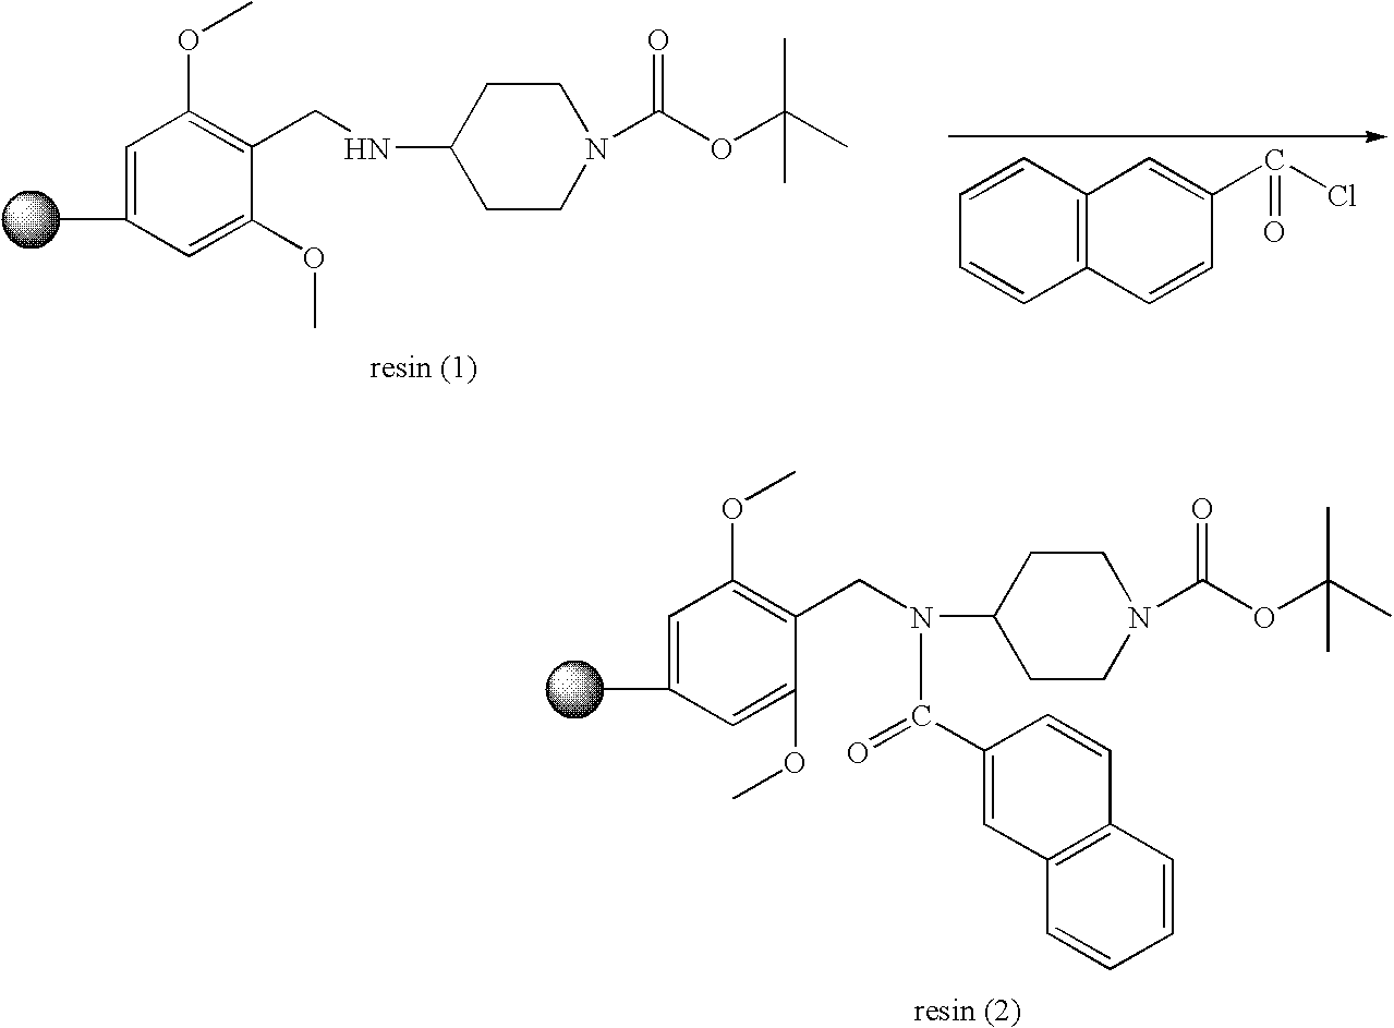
CC1=CC(OC)=C(CNC2CCN(C(OC(C)(C)C)=O)CC2)C(OC)=C1.C1=CC2=C(C=C1)C=CC(C(Cl)=O)=C2.CC1=CC(OC)=C(CN(C2CCN(C(OC(C)(C)C)=O)CC2)C(C2=CC3=C(C=C2)C=CC=C3)=O)C(OC)=C1
